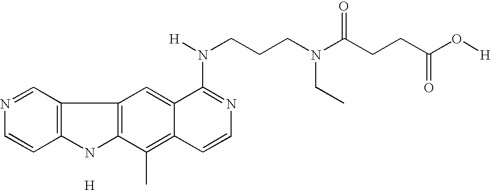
N1=CC2=C(C=C1)NC1=C2C=C2C(=C1C)C=CN=C2N([H])CCCN(CC)C(CCC(O[H])=O)=O.[H]
